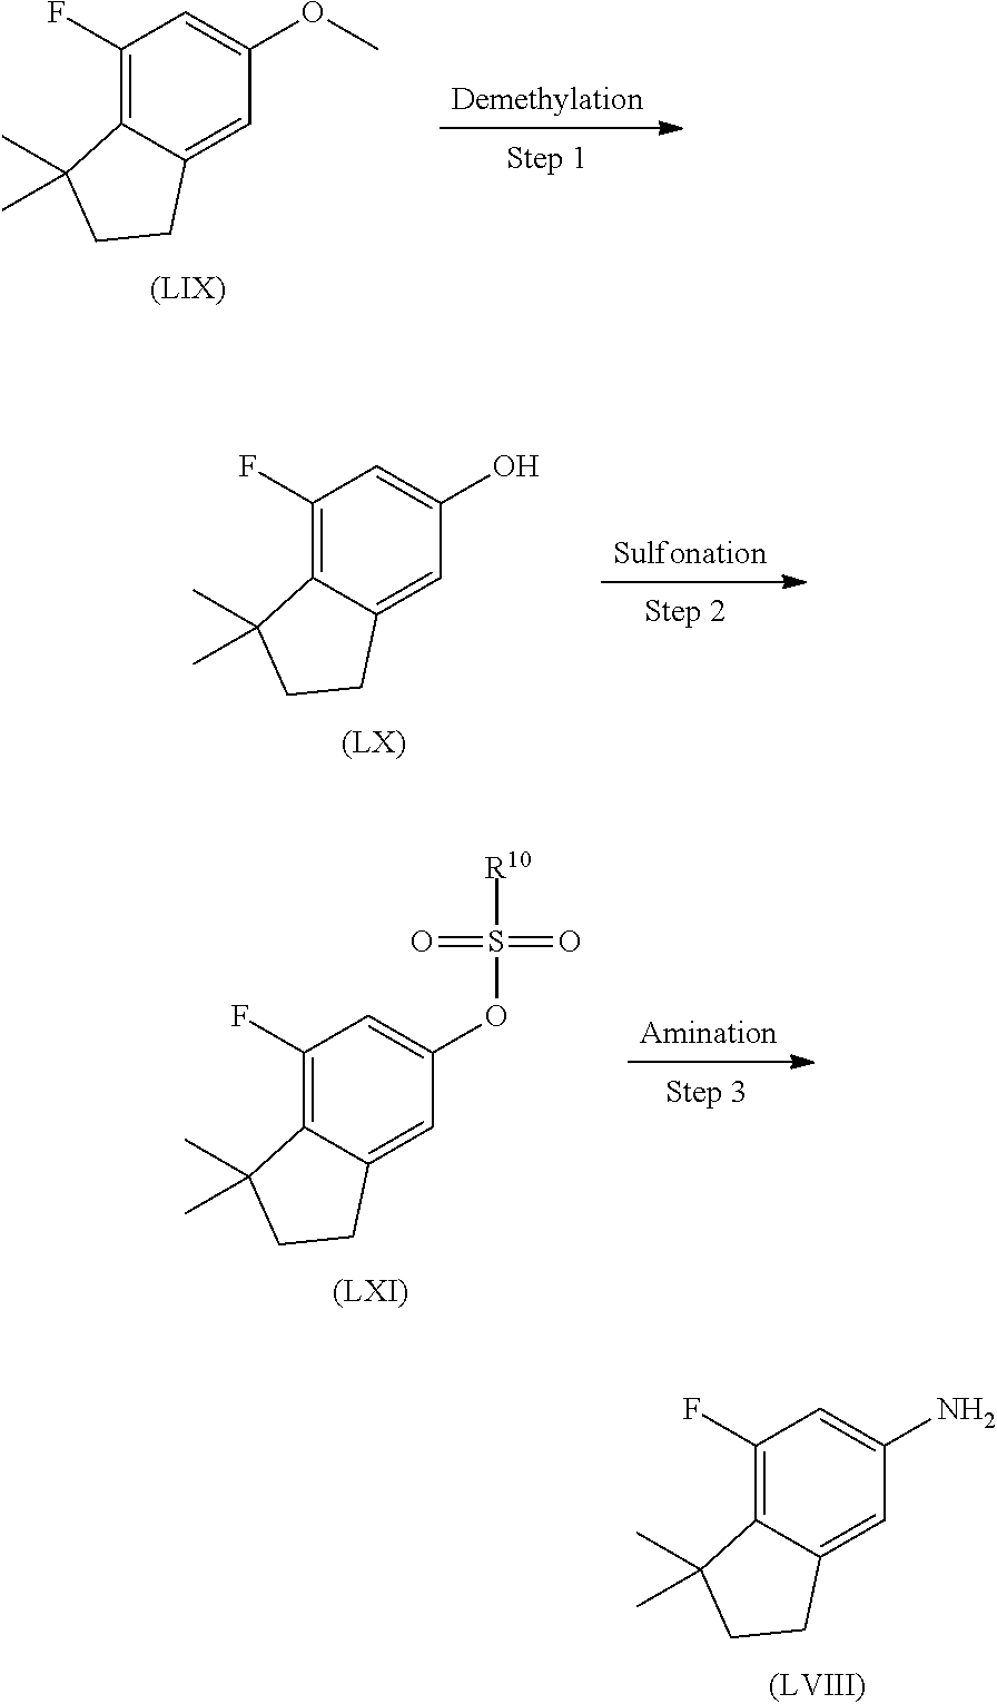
C1(F)=C2C(=CC(OC)=C1)CCC2(C)C.C1(F)=C2C(=CC(O)=C1)CCC2(C)C.C1(F)=C2C(=CC(OS([R10])(=O)=O)=C1)CCC2(C)C.C1(F)=C2C(=CC(N)=C1)CCC2(C)C
